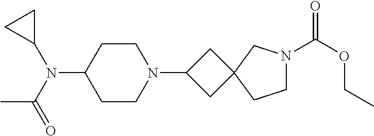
C1CN(C2CC3(C2)CCN(C(OCC)=O)C3)CCC1N(C(=O)C)C1CC1
